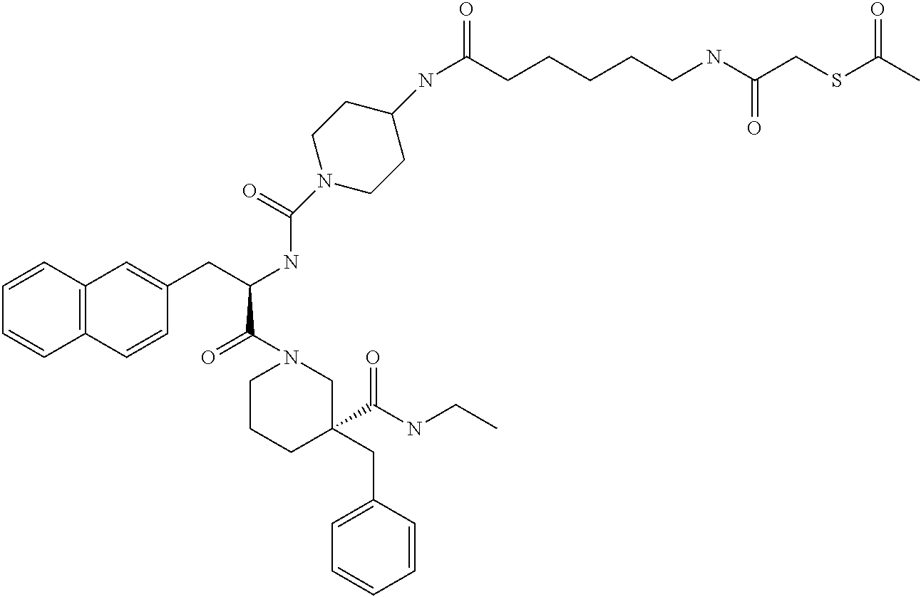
C12=C(C=CC(CC(NC(N3CCC(NC(=O)CCCCCNC(CSC(C)=O)=O)CC3)=O)C(N3CCCC(CC4=CC=CC=C4)(C(NCC)=O)C3)=O)=C1)C=CC=C2
